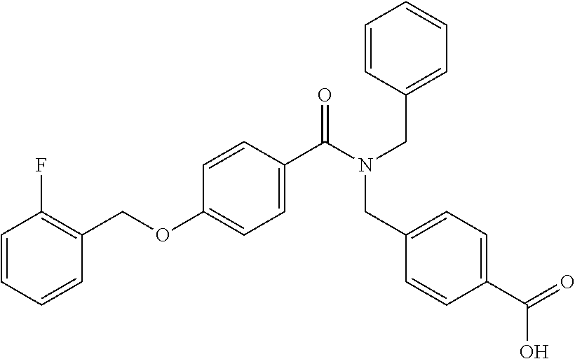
C(OC1=CC=C(C(N(CC2=CC=CC=C2)CC2=CC=C(C(=O)O)C=C2)=O)C=C1)C1=C(F)C=CC=C1
